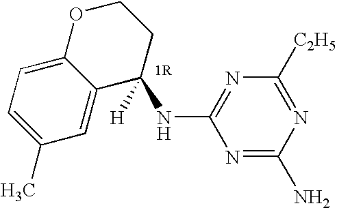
N1=C(N)N=C([C2H5])N=C1NC1([H])CCOC2=CC=C(C)C=C12
